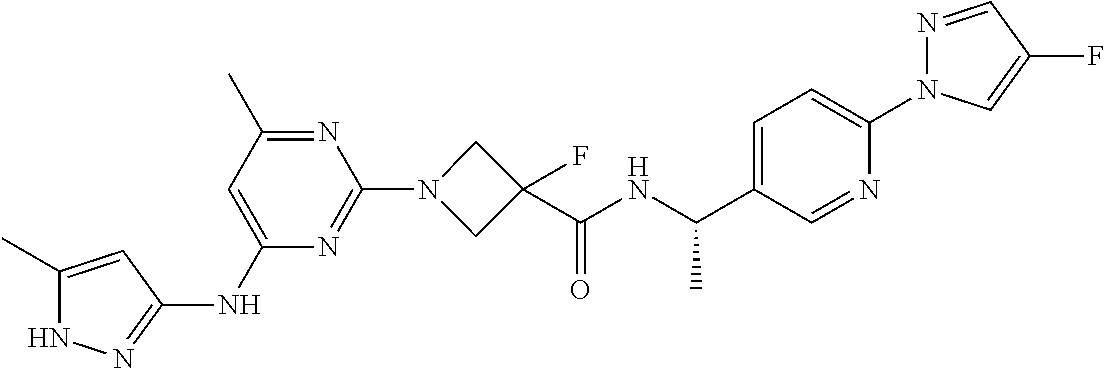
N1C(C)=CC(NC2=CC(C)=NC(N3CC(C(NC(C4=CC=C(N5N=CC(F)=C5)N=C4)C)=O)(F)C3)=N2)=N1
